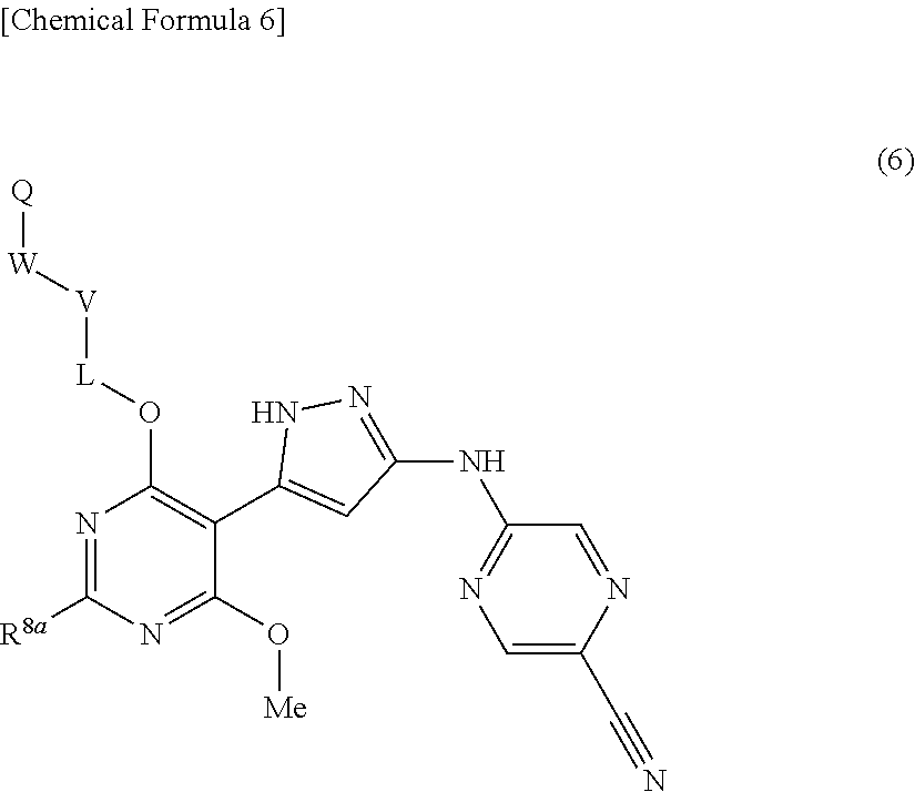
[Q][W][V][L]OC1=C(C2=CC(NC3=NC=C(C#N)N=C3)=NN2)C(O[Me])=NC([R8a])=N1
